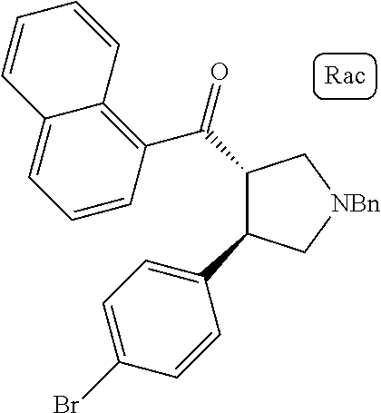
C1(C(C2=C3C(=CC=C2)C=CC=C3)=O)C(C2=CC=C(Br)C=C2)C[NBn]C1
